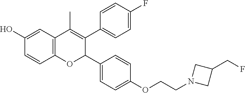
C12=C(C=C(O)C=C1)C(C)=C(C1=CC=C(F)C=C1)C(C1=CC=C(OCCN3CC(CF)C3)C=C1)O2
